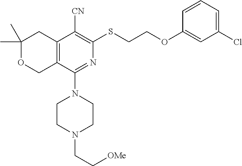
C1(C)(C)OCC2=C(C1)C([CN])=C(SCCOC1=CC(Cl)=CC=C1)N=C2N1CCN(CC[OMe])CC1
